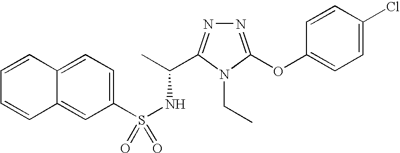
N1=C(OC2=CC=C(Cl)C=C2)N(CC)C(C(C)NS(=O)(C2=CC=C3C(=C2)C=CC=C3)=O)=N1
